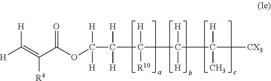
C([CX3])([H])(C)C(C(C(C(OC(C(=C([H])[H])[R4])=O)([H])[H])([H])[H])([H])[R10])([H])[H]
